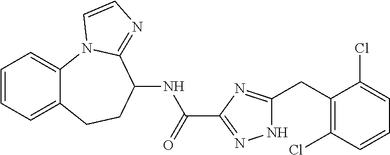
C1=CC=C2C(=C1)N1C(=NC=C1)C(NC(=O)C1=NNC(CC3=C(Cl)C=CC=C3Cl)=N1)CC2
